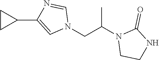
N1(CC(N2CCNC2=O)C)C=NC(C2CC2)=C1
